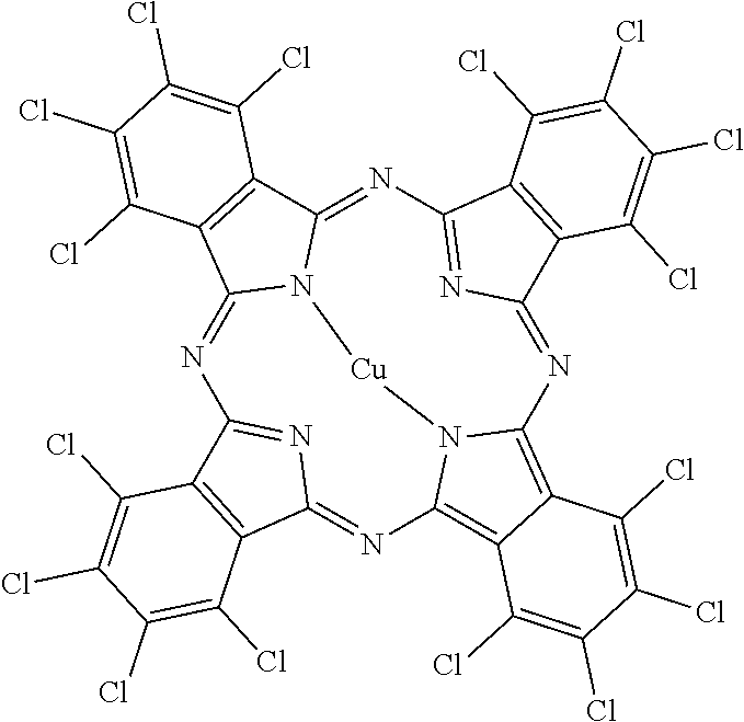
N1=C2N3C(=NC4=NC(=NC5=C6C(=C(N5[Cu]3)N=C3N=C1C1=C3C(Cl)=C(Cl)C(Cl)=C1Cl)C(Cl)=C(Cl)C(Cl)=C6Cl)C1=C4C(Cl)=C(Cl)C(Cl)=C1Cl)C1=C2C(Cl)=C(Cl)C(Cl)=C1Cl
